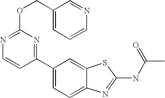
C1(C2=CC=C3C(=C2)SC(NC(C)=O)=N3)=NC(OCC2=CC=CN=C2)=NC=C1
